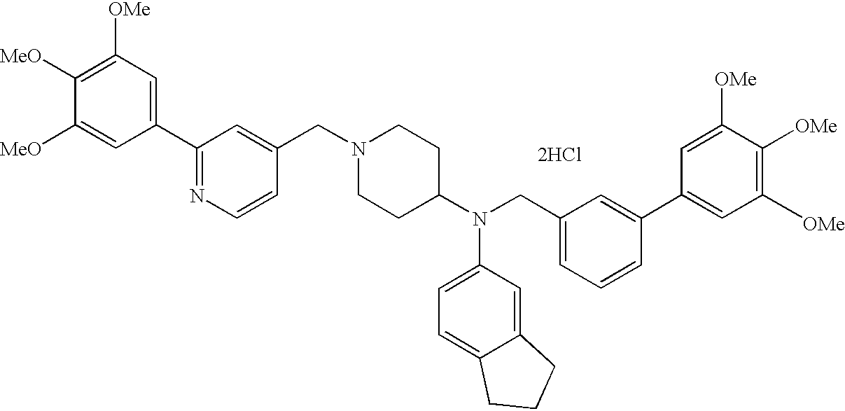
[2HCl].C1(C2=NC=CC(CN3CCC(N(C4=CC=C5C(=C4)CCC5)CC4=CC=CC(C5=CC([OMe])=C([OMe])C([OMe])=C5)=C4)CC3)=C2)=CC([OMe])=C([MeO])C([MeO])=C1
